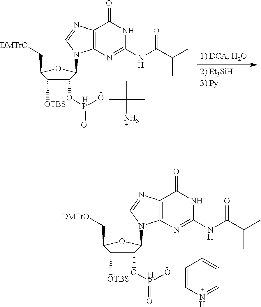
C12=C(N=C(NC(C(C)C)=O)NC1=O)N(C1OC(C[DMTrO])C([OTBS])C1O[HP](O)=O)C=N2.C1=CN=CC=C1.C12=C(N=C(NC(C(C)C)=O)NC1=O)N(C1OC(C[DMTrO])C([OTBS])C1O[HP](O)=O)C=N2.CC(C)(C)N
